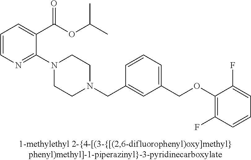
C1=CN=C(N2CCN(CC3=CC(COC4=C(F)C=CC=C4F)=CC=C3)CC2)C(C(OC(C)C)=O)=C1
